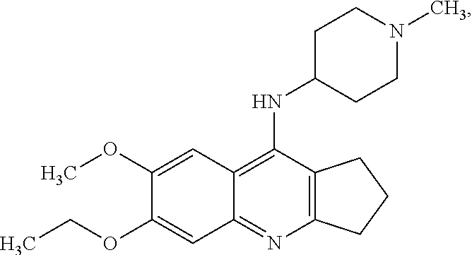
C12=C(N=C3C(=C1NC1CCN(C)CC1)C=C(OC)C(OCC)=C3)CCC2
